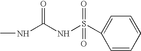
S(NC(NC)=O)(C1=CC=CC=C1)(=O)=O
